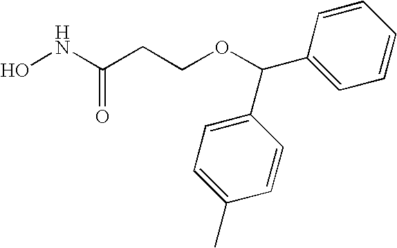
ONC(CCOC(C1=CC=CC=C1)C1=CC=C(C)C=C1)=O
